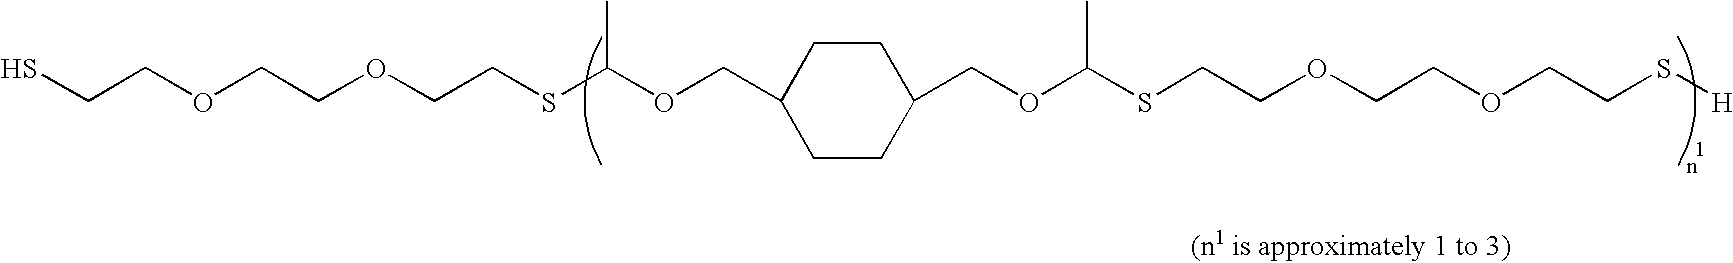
SCCOCCOCCSC(OCC1CCC(COC(C)SCCOCCOCCS[H])CC1)C
